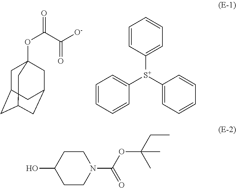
C1C2CC3CC(CC1(OC(=O)C([O-])=O)C3)C2.C1=CC([S+](C2=CC=CC=C2)C2=CC=CC=C2)=CC=C1.C1CC(O)CCN1C(OC(CC)(C)C)=O
